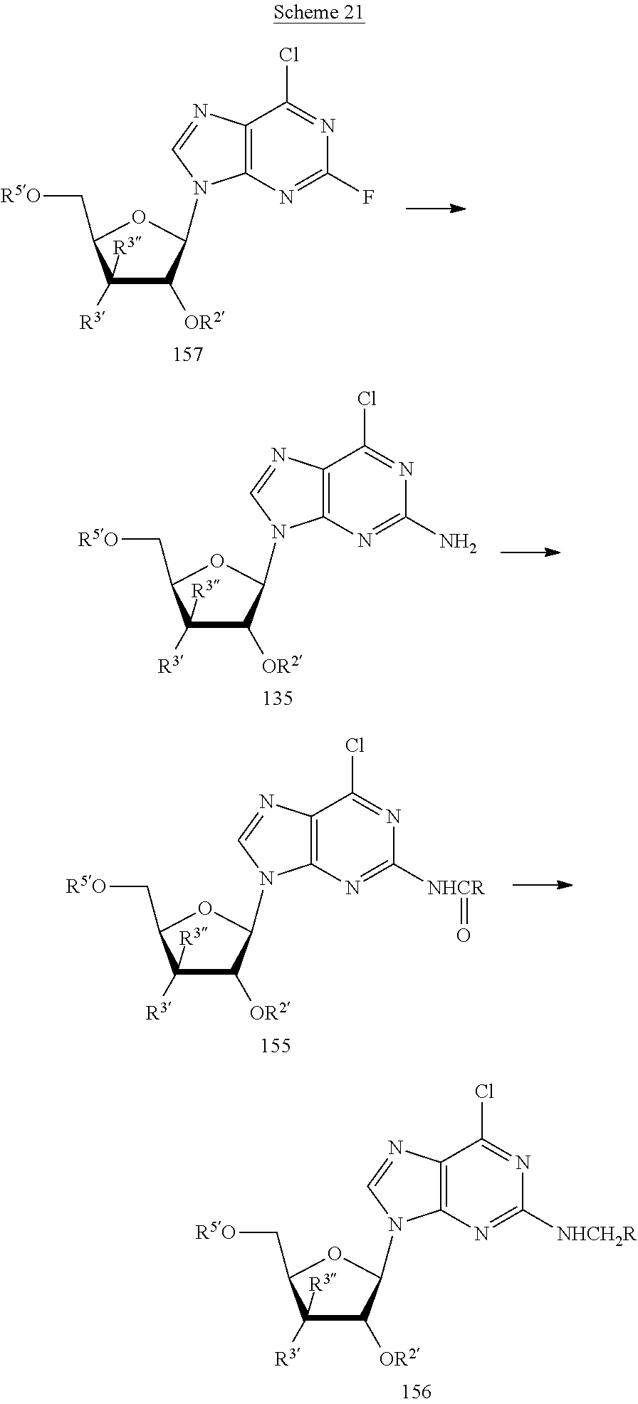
C12=C(N=C([NHCH2R])N=C1Cl)N(C1C([OR2])C([R3])([R3])C(C[R5O])O1)C=N2.C12=C(N=C(F)N=C1Cl)N(C1C([OR2])C([R3])([R3])C(C[R5O])O1)C=N2.C12=C(N=C(N)N=C1Cl)N(C1C([OR2])C([R3])([R3])C(C[R5O])O1)C=N2.C12=C(N=C([NHCR]=O)N=C1Cl)N(C1C([OR2])C([R3])([R3])C(C[R5O])O1)C=N2
